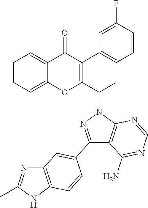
C1=CC=C2C(=C1)C(=O)C(C1=CC=CC(F)=C1)=C(C(C)N1N=C(C3=CC4=C(NC(C)=N4)C=C3)C3=C1N=CN=C3N)O2
